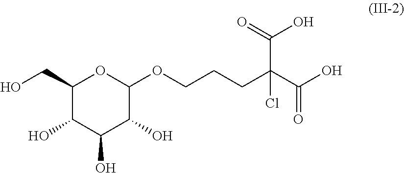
C1(CO)C(O)C(O)C(O)C(OCCCC(C(=O)O)(C(=O)O)Cl)O1
